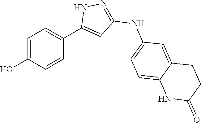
C1=C(O)C=CC(C2=CC(NC3=CC=C4C(=C3)CCC(=O)N4)=NN2)=C1
